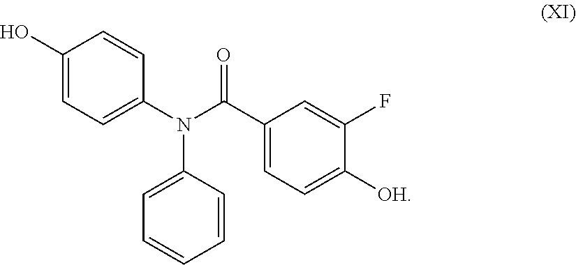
C1=CC(N(C(C2=CC=C([OH])C(F)=C2)=O)C2=CC=CC=C2)=CC=C1O
